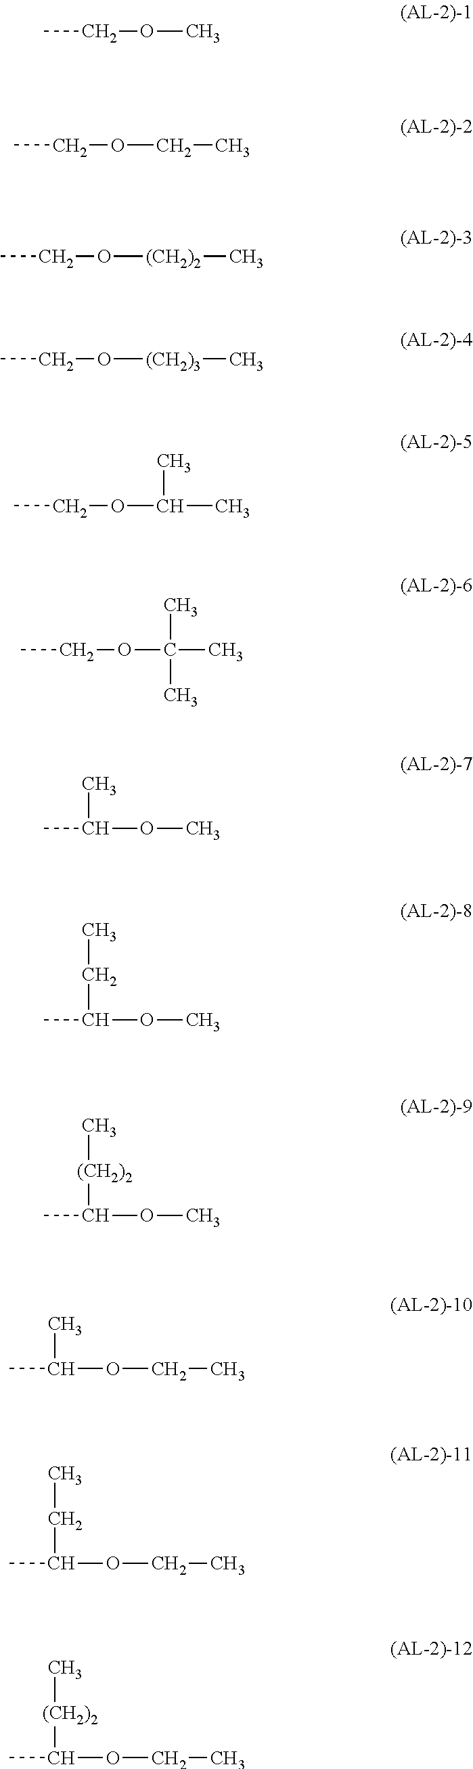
CCOC.CCOCC.CCO[(CH2)2]C.CCO[(CH2)3]C.CCOC(C)C.CCOC(C)(C)C.CC(OC)C.CC(OC)CC.CC(OC)[(CH2)2]C.CC(OCC)C.CC(OCC)CC.CC(OCC)[(CH2)2]C
